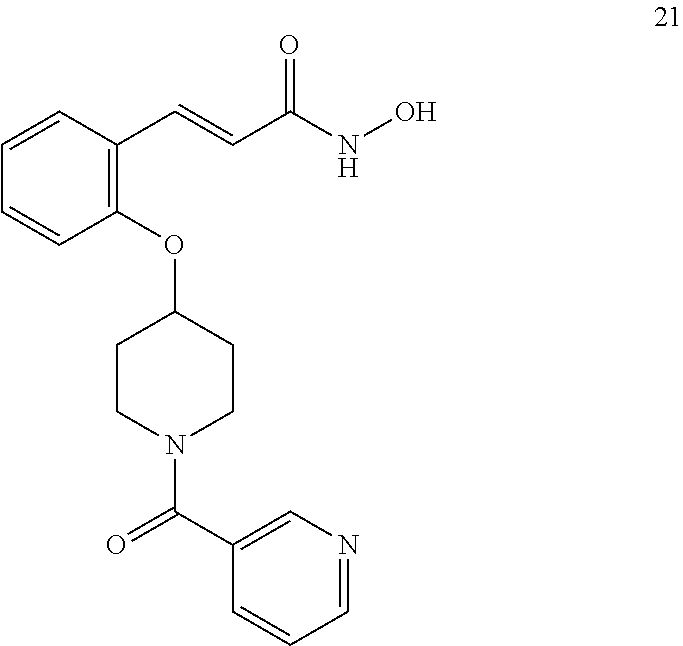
C1(OC2CCN(C(C3=CN=CC=C3)=O)CC2)=C(C=CC(NO)=O)C=CC=C1
